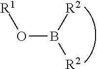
O(B([R2])[R2])[R1]
